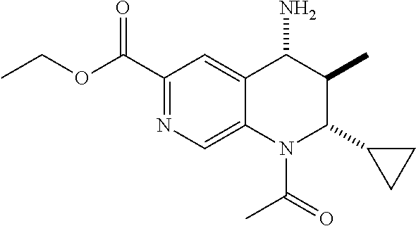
C1(C(=O)OCC)=NC=C2C(=C1)C(N)C(C)C(C1CC1)N2C(C)=O
